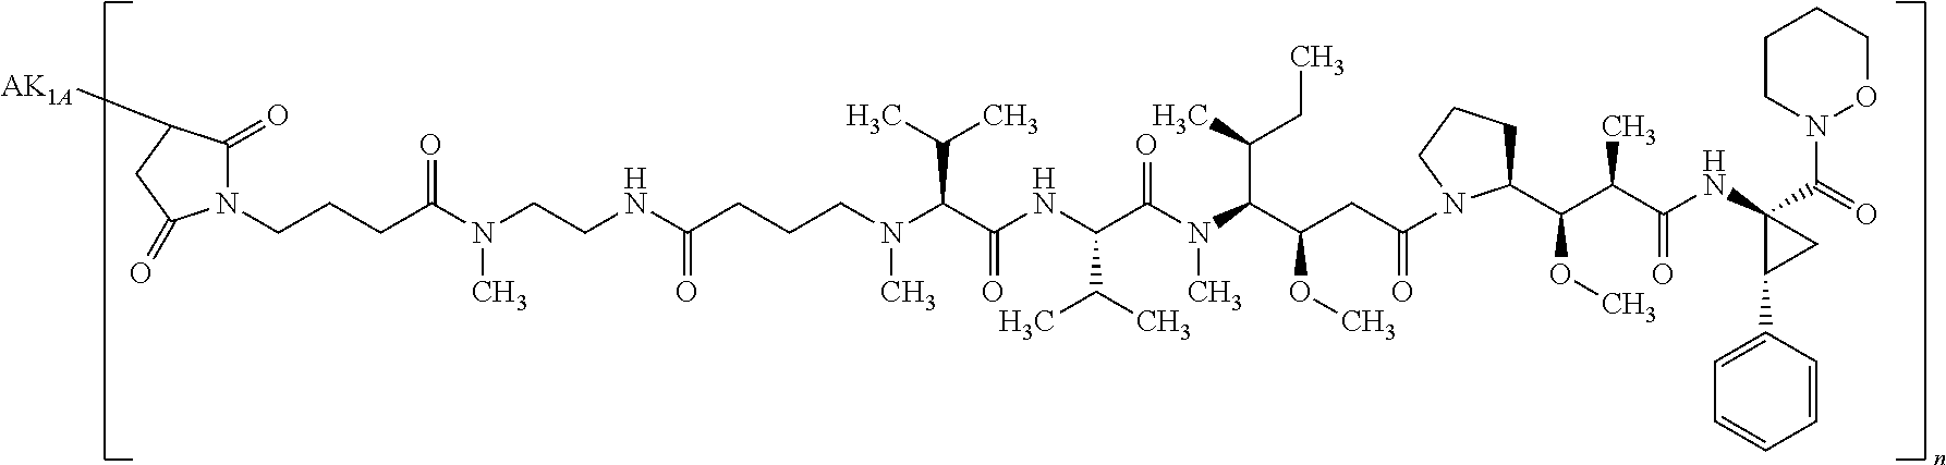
N1(CCCC(=O)N(CCNC(=O)CCCN(C(C(C)C)C(=O)NC(C(C)C)C(N(C(C(CC)C)C(OC)CC(N2C(C(C(C(=O)NC3(C(=O)N4OCCCC4)C(C4=CC=CC=C4)C3)C)OC)CCC2)=O)C)=O)C)C)C(=O)C([AK1A])CC1=O
